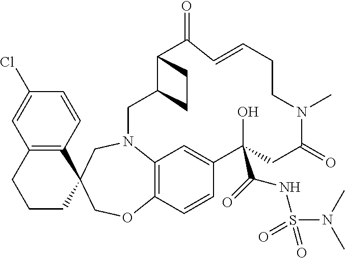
C12=C3N(CC4(CO1)C1=C(CCC4)C=C(Cl)C=C1)CC1C(C(=O)C=CCCN(C)C(=O)CC(O)(C(=O)NS(N(C)C)(=O)=O)C(=C3)C=C2)CC1
